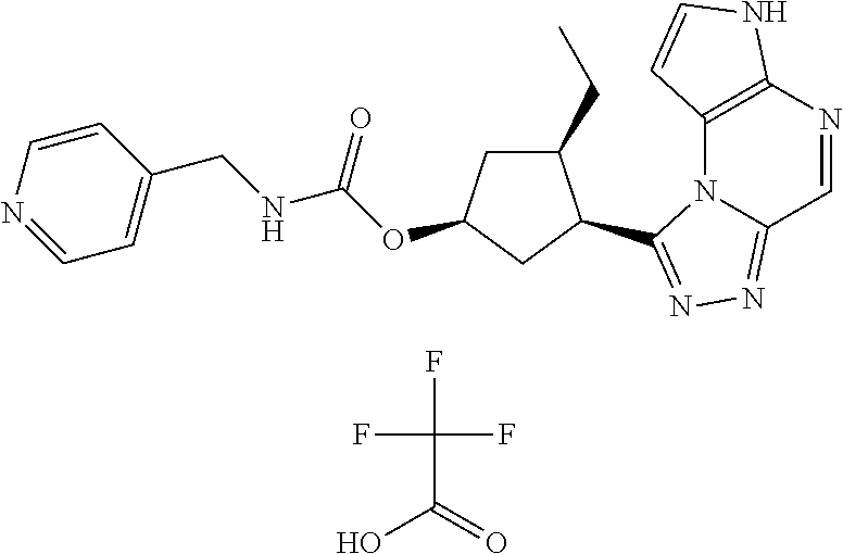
C12=C(N=CC3=NN=C(C4C(CC)CC(OC(NCC5=CC=NC=C5)=O)C4)N13)NC=C2.OC(=O)C(F)(F)F
